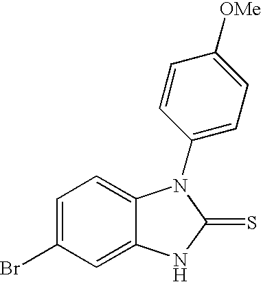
C1=C(Br)C=C2C(=C1)N(C1=CC=C([OMe])C=C1)C(=S)N2
